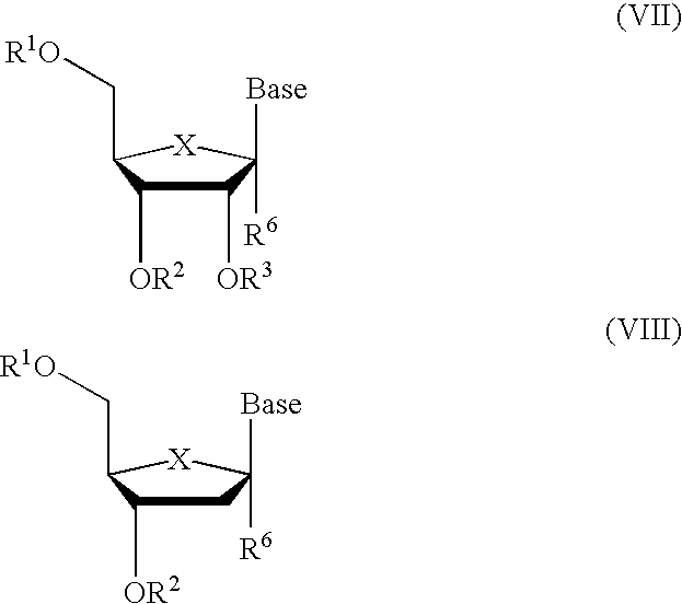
C1([OR3])C([OR2])C(C[R1O])[X]C1([R6])[Base].C1C([OR2])C(C[R1O])[X]C1([R6])[Base]
